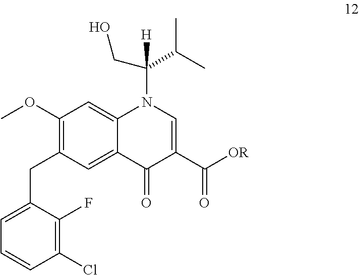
C1(Cl)=C(F)C(CC2=C(OC)C=C3C(=C2)C(=O)C(C([OR])=O)=CN3C(C(C)C)([H])CO)=CC=C1
